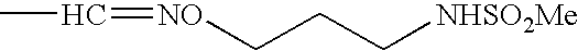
[NO](CCC[NHSO2Me])=CC
